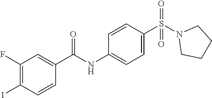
C1(F)=C(I)C=CC(C(NC2=CC=C(S(N3CCCC3)(=O)=O)C=C2)=O)=C1
